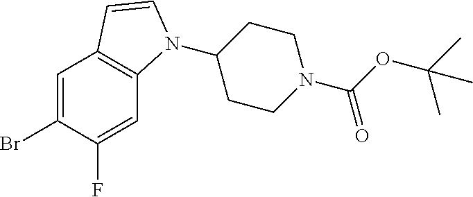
C1=C(Br)C(F)=CC2=C1C=CN2C1CCN(C(=O)OC(C)(C)C)CC1
